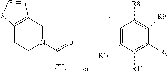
C12=C(CN(C(=O)C)CC1)C=CS2.C1(C)=C([R10])C([R11])=C([R7])C([R9])=C1[R8]
